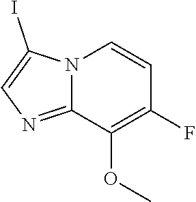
C12=NC=C(I)N1C=CC(F)=C2OC
